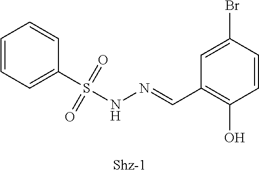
C1=CC=C(S(NN=CC2=C(O)C=CC(Br)=C2)(=O)=O)C=C1
